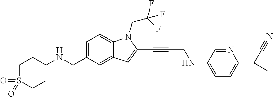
C1=C(CNC2CCS(=O)(=O)CC2)C=C2C(=C1)N(CC(F)(F)F)C(C#CCNC1=CC=C(C(C#N)(C)C)N=C1)=C2
